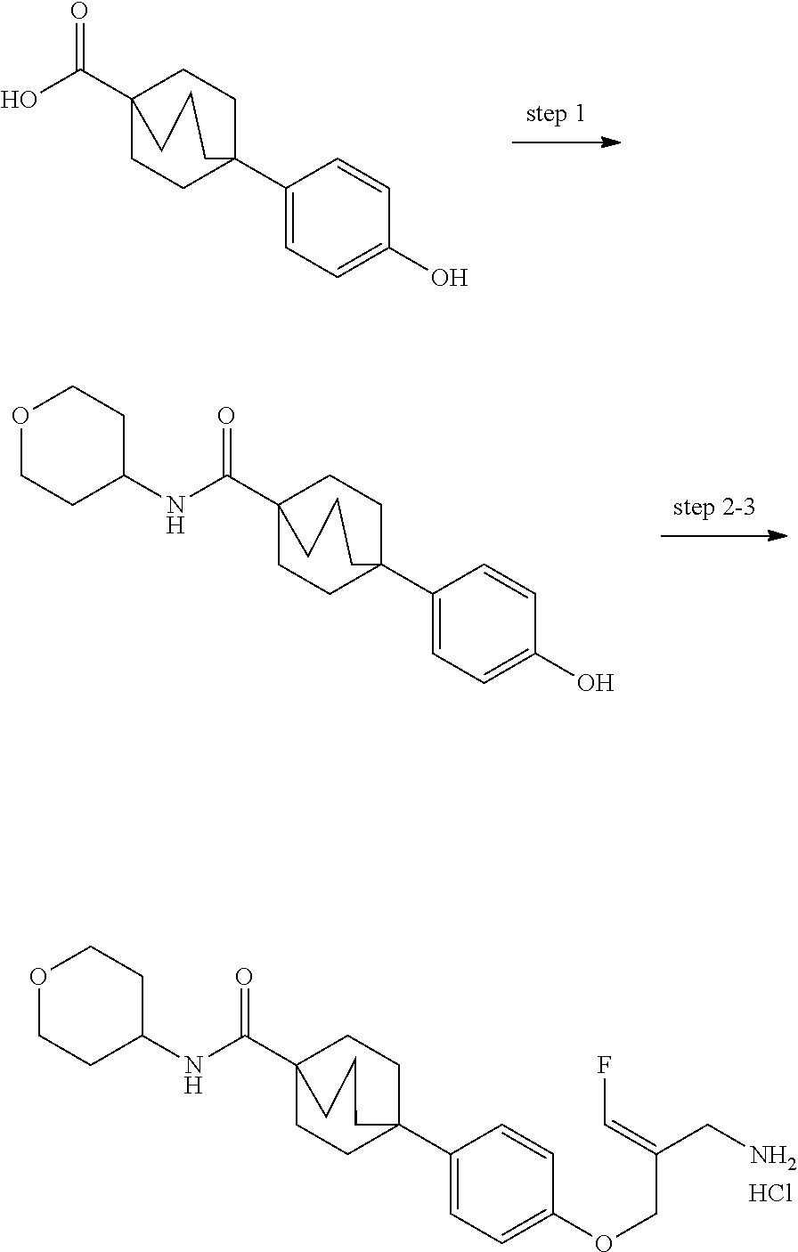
Cl.C1=C(C23CCC(C(NC4CCOCC4)=O)(CC2)CCC3)C=CC(OCC(=CF)CN)=C1.C1=C(C23CCC(C(O)=O)(CC2)CCC3)C=CC(O)=C1.C1=C(C23CCC(C(NC4CCOCC4)=O)(CC2)CCC3)C=CC(O)=C1
